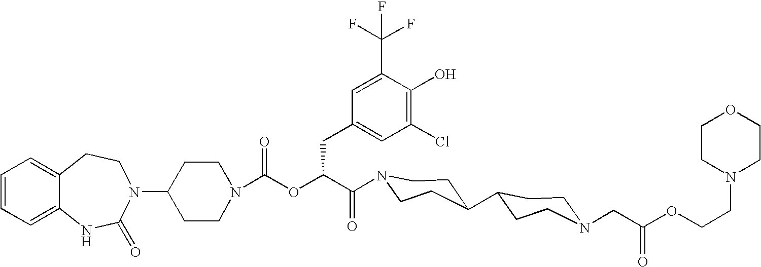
C12=CC=CC=C1NC(=O)N(C1CCN(C(OC(C(=O)N3CCC(C4CCN(CC(OCCN5CCOCC5)=O)CC4)CC3)CC3=CC(Cl)=C(O)C(C(F)(F)F)=C3)=O)CC1)CC2
